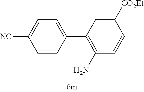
C1=C([CN])C=CC(C2=C(N)C=CC([CO2Et])=C2)=C1
